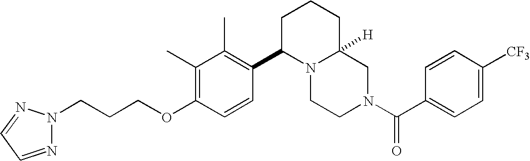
C(CCOC1=C(C)C(C)=C(C2N3C([H])(CCC2)CN(C(C2=CC=C([CF3])C=C2)=O)CC3)C=C1)N1N=CC=N1
